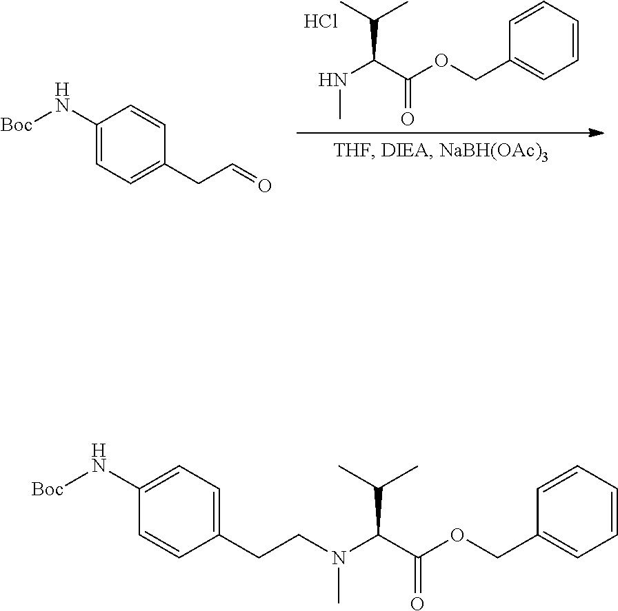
C1(N[Boc])=CC=C(CC=O)C=C1.C1=CC(COC(C(NC)C(C)C)=O)=CC=C1.Cl.C1(N[Boc])=CC=C(CCN(C(C(OCC2=CC=CC=C2)=O)C(C)C)C)C=C1
